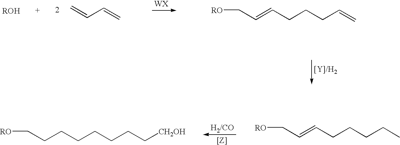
C=CC=C.[RO]CC=CCCCC=C.[RO]CCCCCCCC[CH2OH].[RO]CC=CCCCCC
